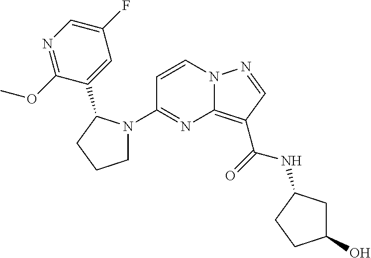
C1(N2CCCC2C2=CC(F)=CN=C2OC)=NC2=C(C(=O)NC3CC(O)CC3)C=NN2C=C1
